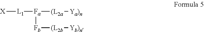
[X][L1][Fa]([(L2a][Ya)n])[Fb][(L2b][Yb)n]
